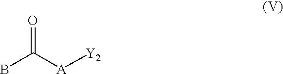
BC([A][Y2])=O
